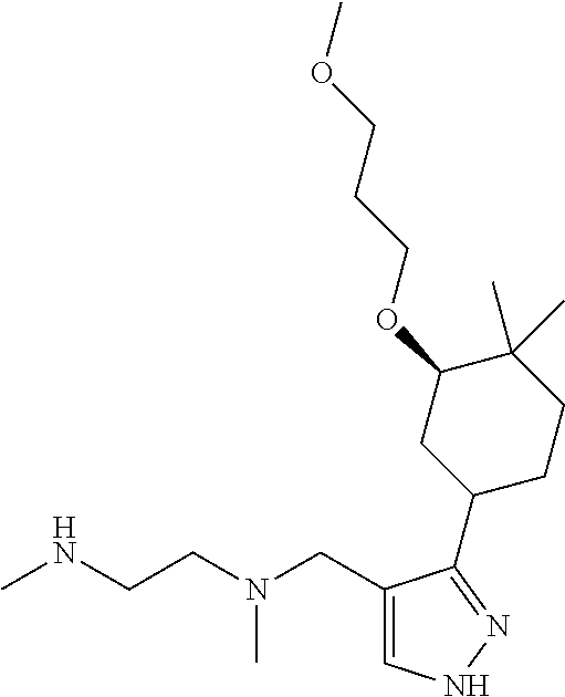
CNCCN(CC1=CNN=C1C1CCC(C)(C)C(OCCCOC)C1)C
